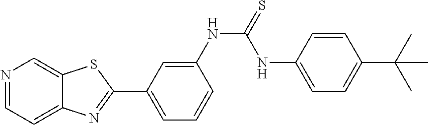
N1=CC=C2C(=C1)SC(C1=CC=CC(NC(=S)NC3=CC=C(C(C)(C)C)C=C3)=C1)=N2
